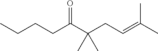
C(C(CC=C(C)C)(C)C)(CCCC)=O
